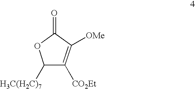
C1([H3C(H2C)7])C([CO2Et])=C([OMe])C(=O)O1
